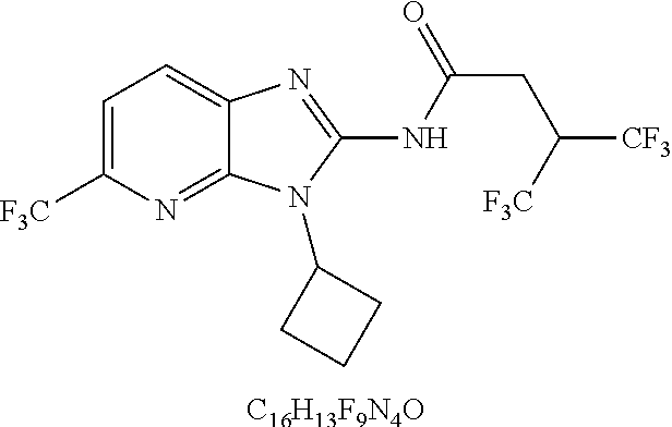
C1=C([F3C])N=C2C(=C1)N=C(NC(CC([CF3])[F3C])=O)N2C1CCC1.[C16H13F9N4O]
